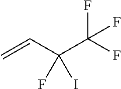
C=CC(C(F)(F)F)(F)I
